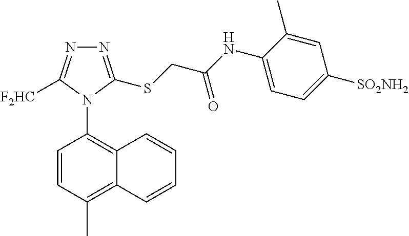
C1=CC(C)=C2C(=C1N1C([F2HC])=NN=C1SCC(NC1=CC=C([SO2NH2])C=C1C)=O)C=CC=C2
